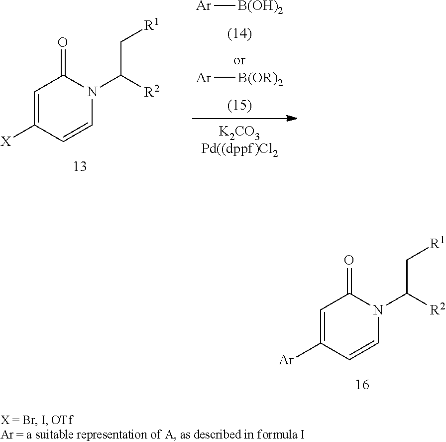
[Ar][B(OH)2].[Ar][B(OR)2].C1=C([X])C=CN(C([R2])C[R1])C1=O.C1=C([Ar])C=CN(C([R2])C[R1])C1=O
